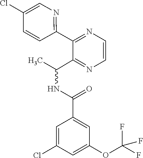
C(NC(C)C1=NC=CN=C1C1=NC=C(Cl)C=C1)(C1=CC(OC(F)(F)F)=CC(Cl)=C1)=O
